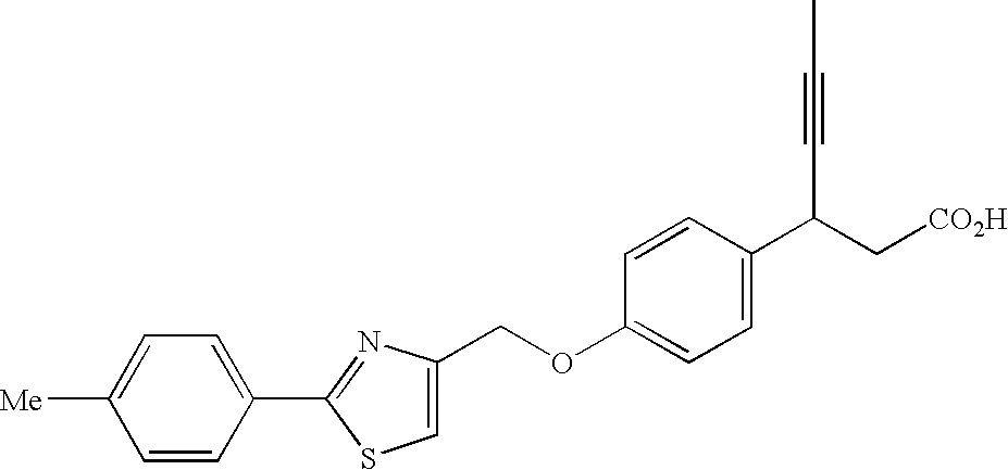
C(OC1=CC=C(C(C#CC)C[CO2H])C=C1)C1=CSC(C2=CC=C([Me])C=C2)=N1
